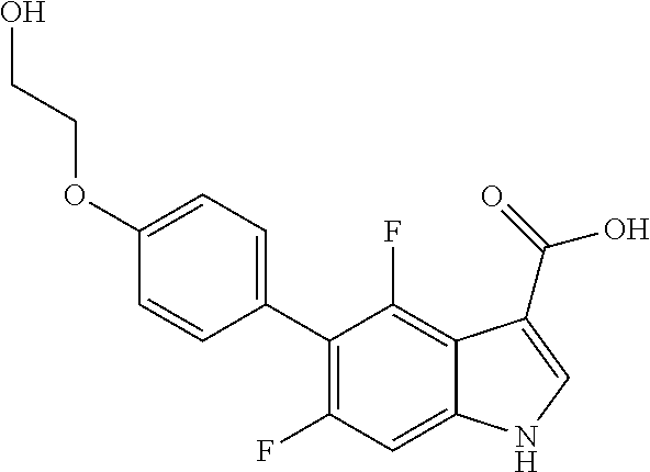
C1(OCCO)=CC=C(C2=C(F)C=C3C(=C2F)C(C(=O)O)=CN3)C=C1
